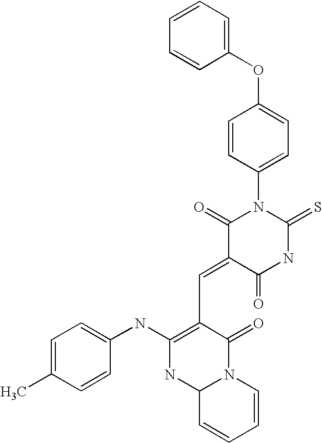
C1(OC2=CC=C(N3C(=O)C(=CC4=C(NC5=CC=C(C)C=C5)NC5N(C4=O)C=CC=C5)C(=O)NC3=S)C=C2)=CC=CC=C1
